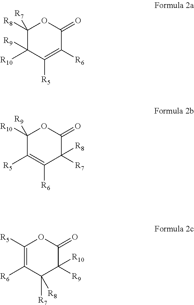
C1([R8])([R7])C([R10])([R9])C([R5])=C([R6])C(=O)O1.C1([R10])([R9])C([R5])=C([R6])C([R7])([R8])C(=O)O1.C1([R5])=C([R6])C([R7])([R8])C([R9])([R10])C(=O)O1
